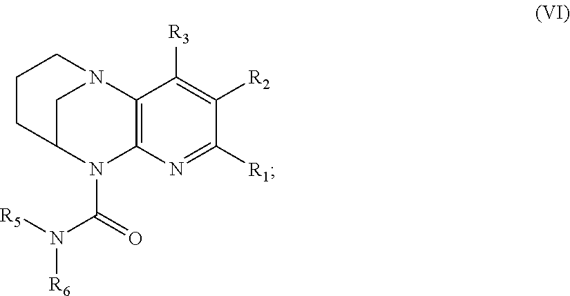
C1C2N(C(=O)N([R6])[R5])C3=C(N1CCC2)C([R3])=C([R2])C([R1])=N3
